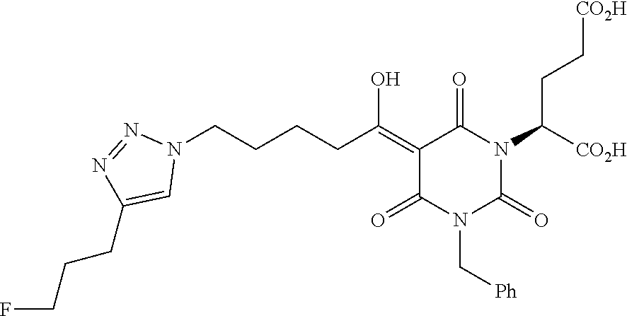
C1(=C(CCCCN2N=NC(CCCF)=C2)O)C(=O)N(C[Ph])C(=O)N(C([CO2H])CC[CO2H])C1=O
